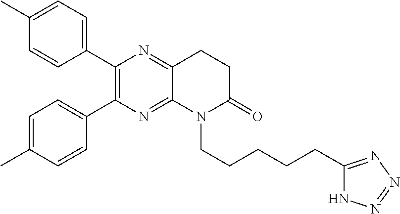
C1(C2=C(C3=CC=C(C)C=C3)N=C3C(=N2)CCC(=O)N3CCCCCC2=NN=NN2)=CC=C(C)C=C1
